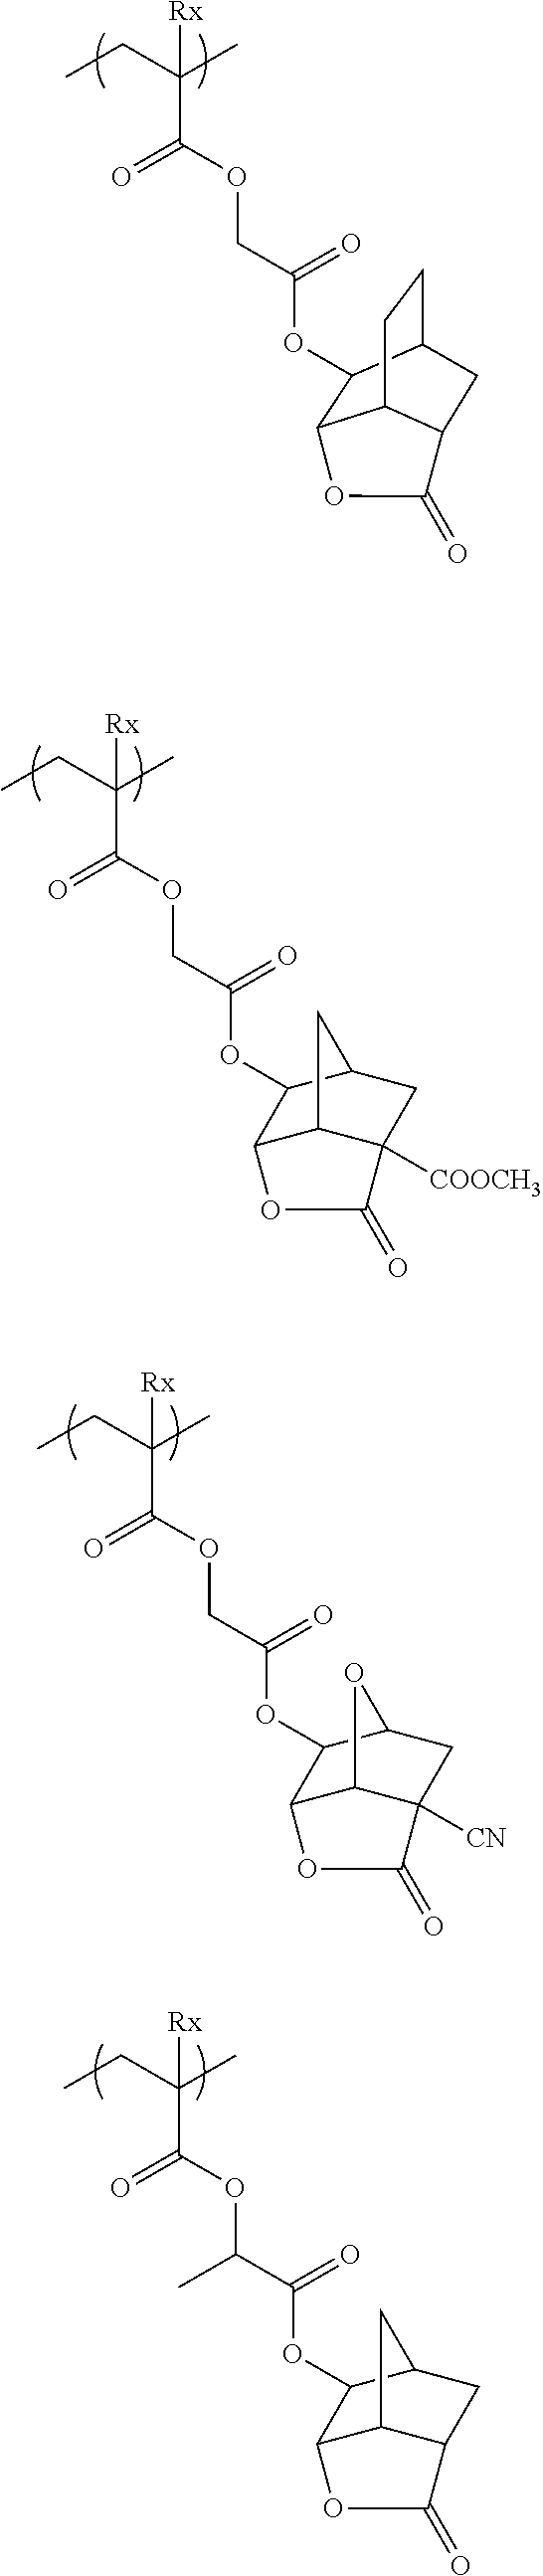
CCC(C)(C(=O)OCC(=O)OC1C2C3C([COOCH3])(CC1C3)C(=O)O2)[Rx].CCC(C)(C(=O)OCC(=O)OC1C2C3C([CN])(CC1O3)C(=O)O2)[Rx].CCC(C)(C(=O)OCC(=O)OC1C2C3CCC1CC3C(=O)O2)[Rx].CCC(C)(C(=O)OC(C(=O)OC1C2C3C(CC1C3)C(=O)O2)C)[Rx]
